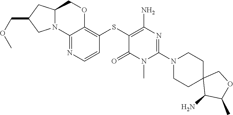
C1(N)C(C)OCC12CCN(C1=NC(N)=C(SC3=C4OCC5CC(COC)CN5C4=NC=C3)C(=O)N1C)CC2
